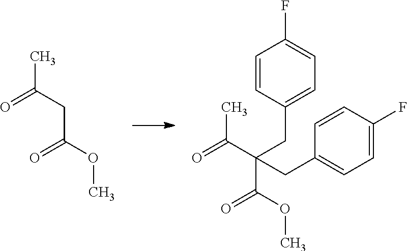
CC(CC(OC)=O)=O.CC(C(C(OC)=O)(CC1=CC=C(F)C=C1)CC1=CC=C(F)C=C1)=O
